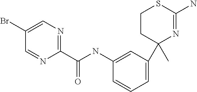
C1=CC=C(C2(C)N=C(N)SCC2)C=C1NC(C1=NC=C(Br)C=N1)=O
